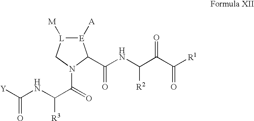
[Y]C(NC(C(=O)N1C(C(NC(C(C([R1])=O)=O)[R2])=O)[E]([A])[L]([M])C1)[R3])=O
